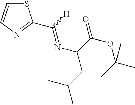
S1C=CN=C1C(=NC(C(=O)OC(C)(C)C)CC(C)C)[H]
